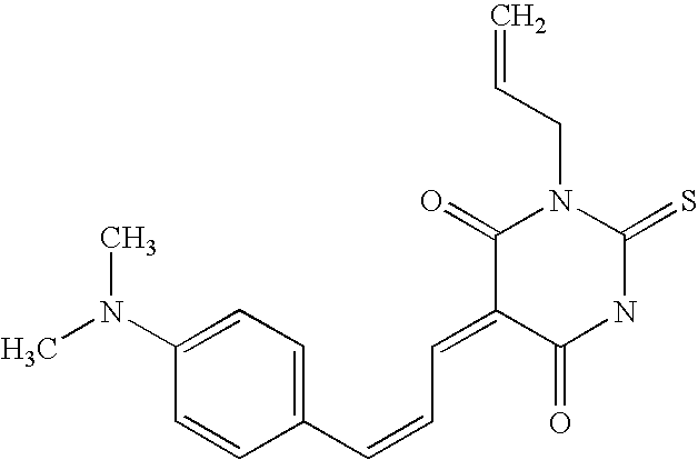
CN(C1=CC=C(C=CC=C2C(=O)NC(=S)N(CC=C)C2=O)C=C1)C
